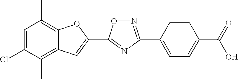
C1=C(Cl)C(C)=C2C(=C1C)OC(C1=NC(C3=CC=C(C(=O)O)C=C3)=NO1)=C2
